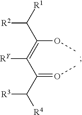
C(=OC)(C(=C(OC)C([R1])[R2])[RY])C([R4])[R3]
